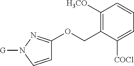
C1([H3CO])=C(COC2=NN([G])C=C2)C([COCl])=CC=C1
